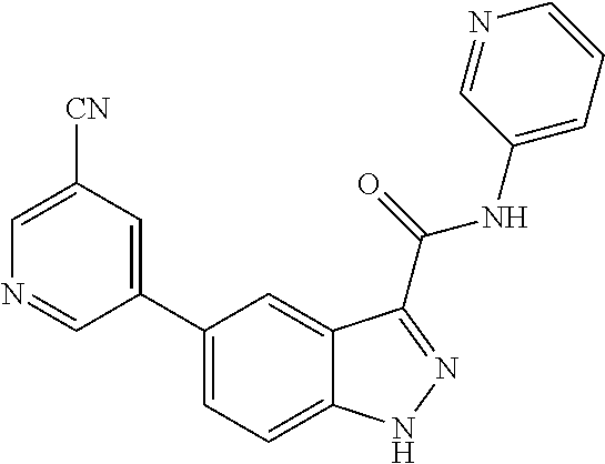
C1([CN])=CN=CC(C2=CC=C3C(=C2)C(C(NC2=CC=CN=C2)=O)=NN3)=C1
